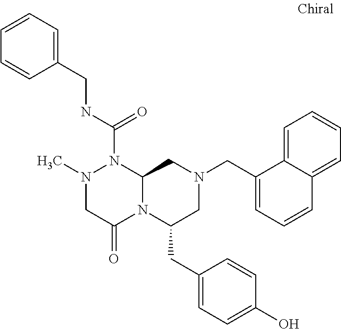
N1(C)CC(=O)N2C(N1C(NCC1=CC=CC=C1)=O)CN(CC1=CC=CC3=CC=CC=C31)CC2CC1=CC=C(O)C=C1
